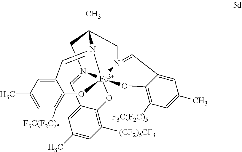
C12=CC(C)=CC([F3C(F2C)5])=C1O[Fe]1345OC6=C([(CF2)5CF3])C=C(C)C=C6C=N1CC(C)(N3=C2)CN4=CC1=CC(C)=CC([F3C(F2C)5])=C1O5
